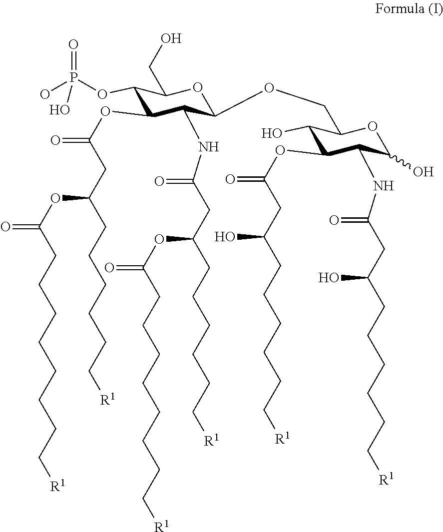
C1(OP(O)(=O)O)C(OC(=O)CC(CCCCCC[R1])OC(=O)CCCCCCCC[R1])C(NC(=O)CC(CCCCCC[R1])OC(=O)CCCCCCCC[R1])C(OCC2C(O)C(OC(=O)CC(CCCCCC[R1])O)C(NC(=O)CC(CCCCCC[R1])O)C(O)O2)OC1CO
